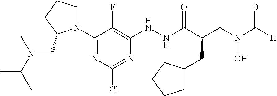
N1(C2=NC(Cl)=NC(NNC(C(CN(C([H])=O)O)CC3CCCC3)=O)=C2F)CCCC1CN(C(C)C)C
